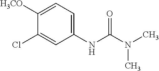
C1([H3CO])=CC=C(NC(N(C)C)=O)C=C1Cl
